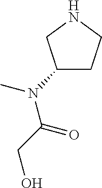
C1(N(C(CO)=O)C)CCNC1
